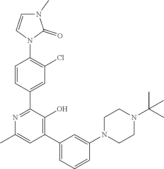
C1=CC(N2C(=O)N(C)C=C2)=C(Cl)C=C1C1=NC(C)=CC(C2=CC=CC(N3CCN(C(C)(C)C)CC3)=C2)=C1O
